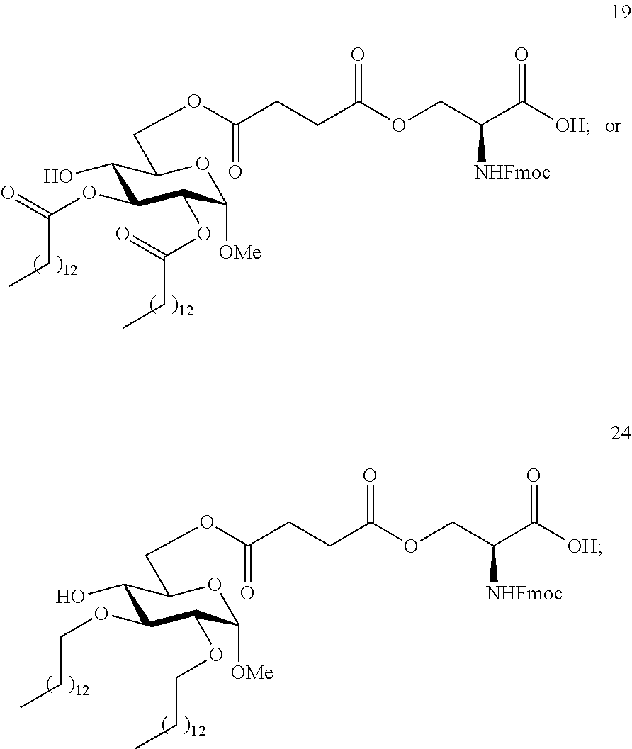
O(C(CCC(OCC(C([OH])=O)[NHFmoc])=O)=O)CC1C(O)C(OCCC)C(OCCC)C([OMe])O1.O(C(CCC(OCC(C([OH])=O)[NHFmoc])=O)=O)CC1C(O)C(OC(CC)=O)C(OC(CC)=O)C([OMe])O1
